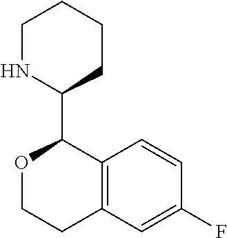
O1CCC2=C(C1C1NCCCC1)C=CC(F)=C2
